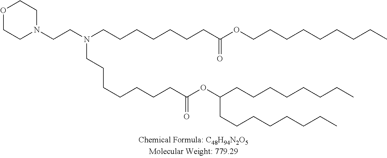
O1CCN(CCN(CCCCCCCC(OCCCCCCCCC)=O)CCCCCCCC(OC(CCCCCCCC)CCCCCCCC)=O)CC1
